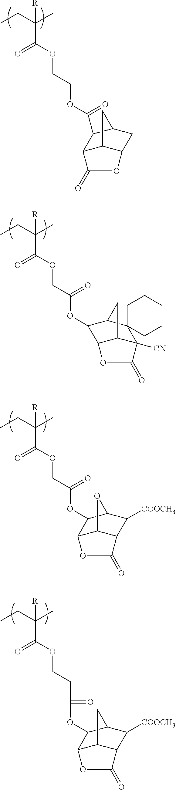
CCC(C)([R])C(=O)OCCOC(=O)C1C2C3C(CC1C3)OC2=O.CCC(C)([R])C(=O)OCC(=O)OC1C2C3C([CN])(C(=O)O2)C2(C1C3)CCCCC2.CCC(C)([R])C(=O)OCC(=O)OC1C2C3C(C(=O)O2)C([COOCH3])C1O3.CCC(C)([R])C(=O)OCCC(=O)OC1C2C3C(C(=O)O2)C([COOCH3])C1C3
